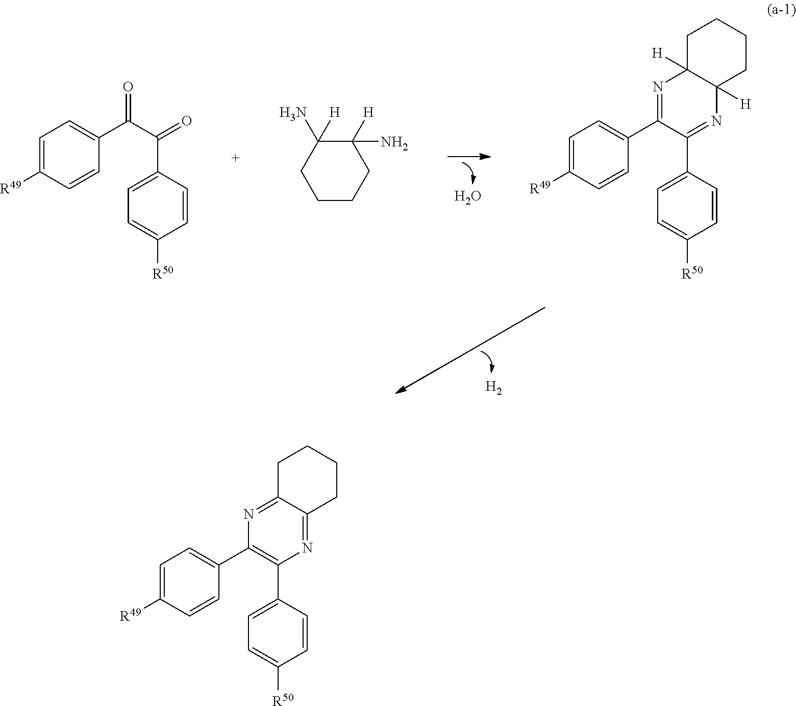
O.C1=C([R49])C=CC(C(C(=O)C2=CC=C([R50])C=C2)=O)=C1.C1CCC([H])(N)C(N)([H])C1.C1=C([R49])C=CC(C2=NC3([H])C([H])(N=C2C2=CC=C([R50])C=C2)CCCC3)=C1.[H2].C1=C([R49])C=CC(C2=C(C3=CC=C([R50])C=C3)N=C3C(=N2)CCCC3)=C1
